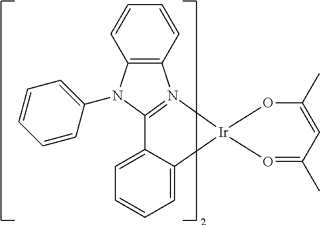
C12=N([Ir]3(C4=CC=CC=C14)O=C(C)C=C(C)O3)C1=C(N2C2=CC=CC=C2)C=CC=C1
